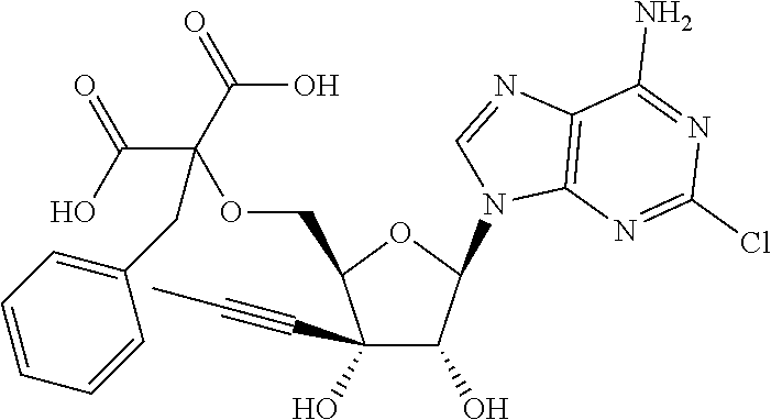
C1(C#CC)(O)C(O)C(N2C=NC3=C2N=C(Cl)N=C3N)OC1COC(C(=O)O)(C(=O)O)CC1=CC=CC=C1
